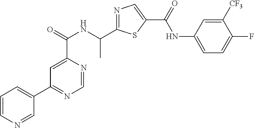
C1=NC(C(=O)NC(C2=NC=C(C(=O)NC3=CC=C(F)C([CF3])=C3)S2)C)=CC(C2=CC=CN=C2)=N1
